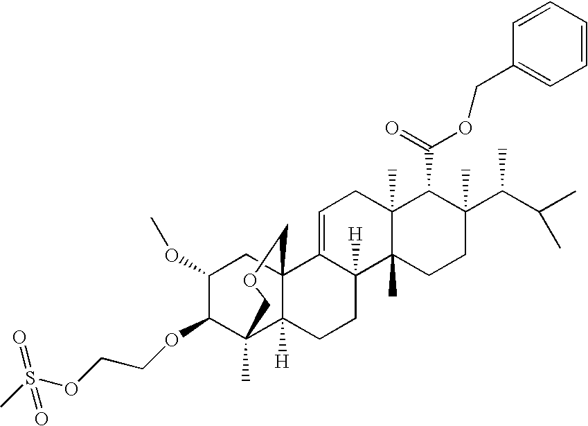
C1=C2C([H])(C3(C)C(C)(C1)C(C(=O)OCC1=CC=CC=C1)C(C(C(C)C)C)(C)CC3)CCC1([H])C3(C)C(OCCOS(C)(=O)=O)C(OC)CC21COC3
